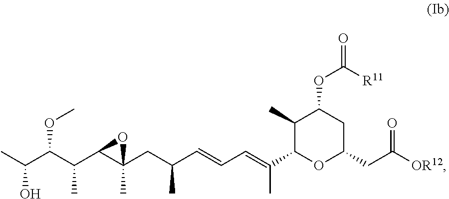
CC(C(C(C1C(CC(C=CC=C(C)C2C(C)C(OC([R11])=O)CC(CC([OR12])=O)O2)C)(C)O1)C)OC)O
